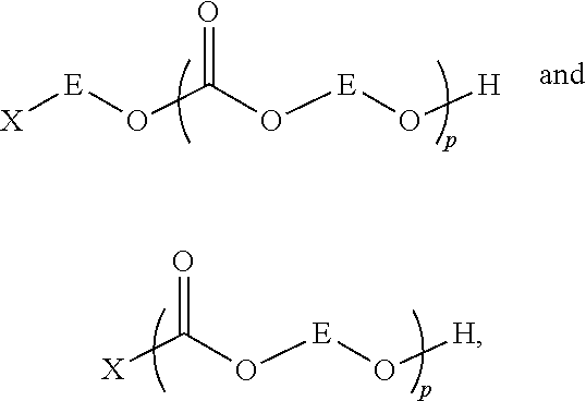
[X]C(=O)O[E]O[H].[X][E]OC(=O)O[E]O[H]
